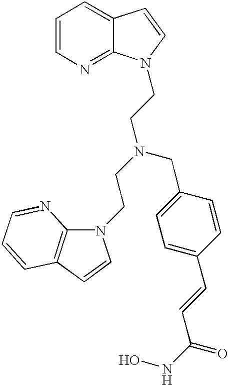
C1=CN=C2C(=C1)C=CN2CCN(CC1=CC=C(C=CC(NO)=O)C=C1)CCN1C2=C(C=C1)C=CC=N2
